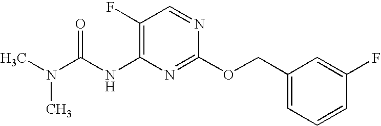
C1(F)=C(NC(N(C)C)=O)N=C(OCC2=CC=CC(F)=C2)N=C1
